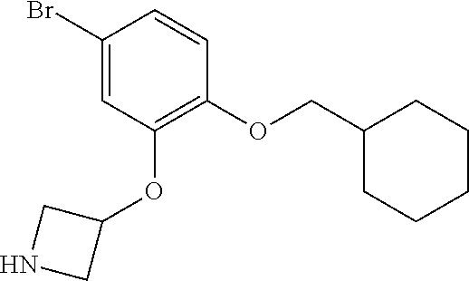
C1(OCC2CCCCC2)=C(OC2CNC2)C=C(Br)C=C1
